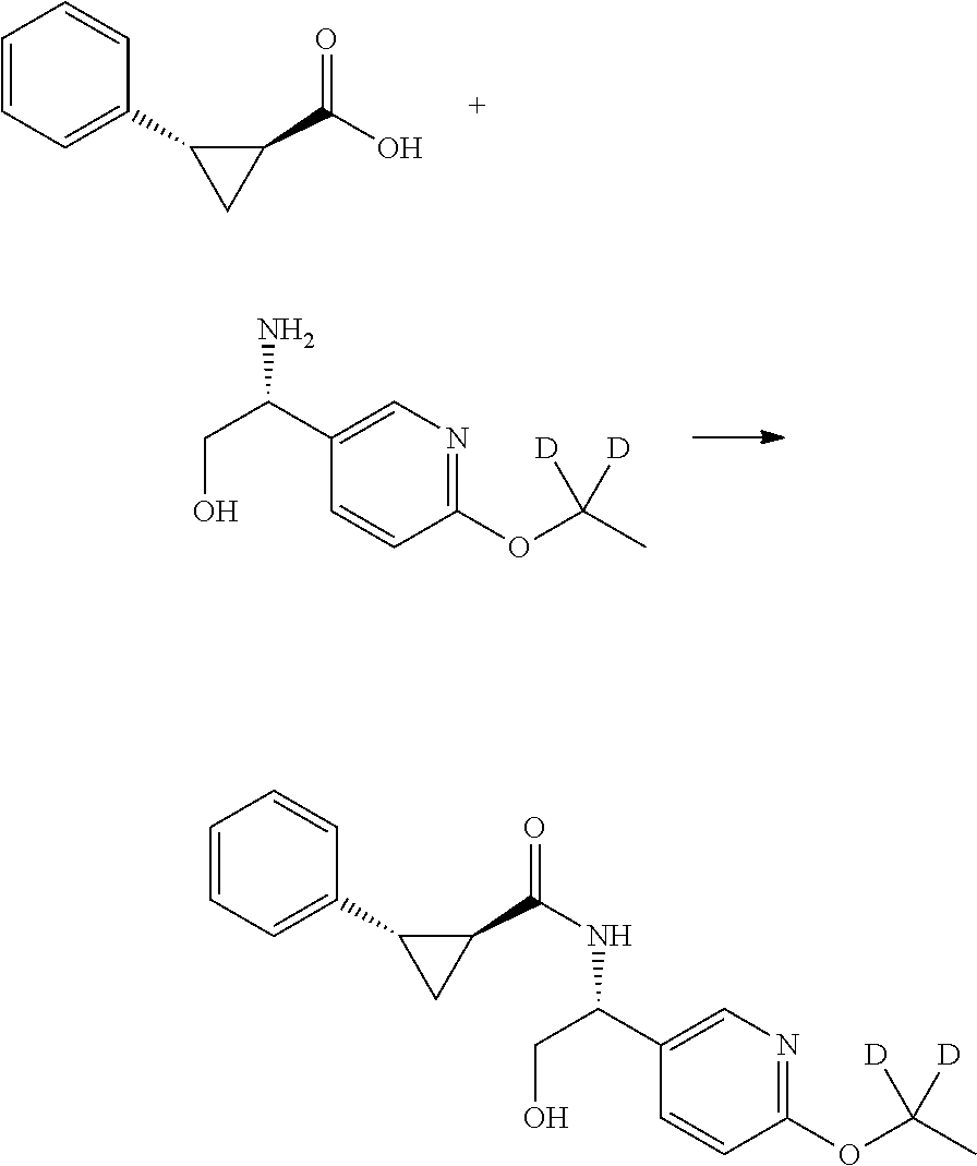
C1=CC=C(C2CC2C(O)=O)C=C1.OCC(C1=CN=C(OC(C)([D])[D])C=C1)N.C1=CC=C(C2CC2C(=O)NC(CO)C2=CN=C(OC(C)([D])[D])C=C2)C=C1
